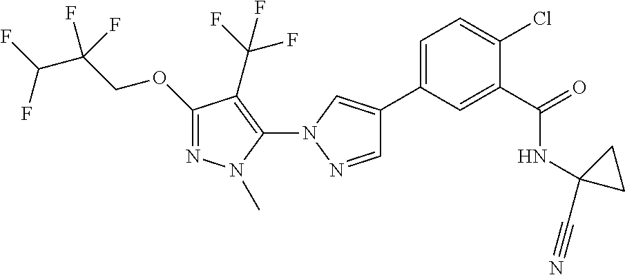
C1=C(C2=CN(C3=C(C(F)(F)F)C(OCC(C(F)F)(F)F)=NN3C)N=C2)C=C(C(=O)NC2(C#N)CC2)C(Cl)=C1
